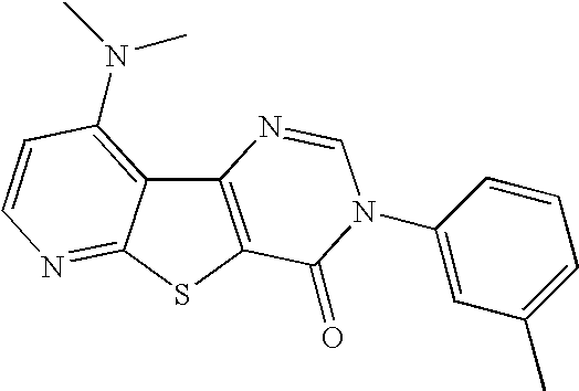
C12=C(SC3=NC=CC(N(C)C)=C13)C(=O)N(C1=CC(C)=CC=C1)C=N2
